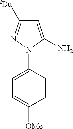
C1=C(N)N(C2=CC=C([OMe])C=C2)N=C1[tBu]
